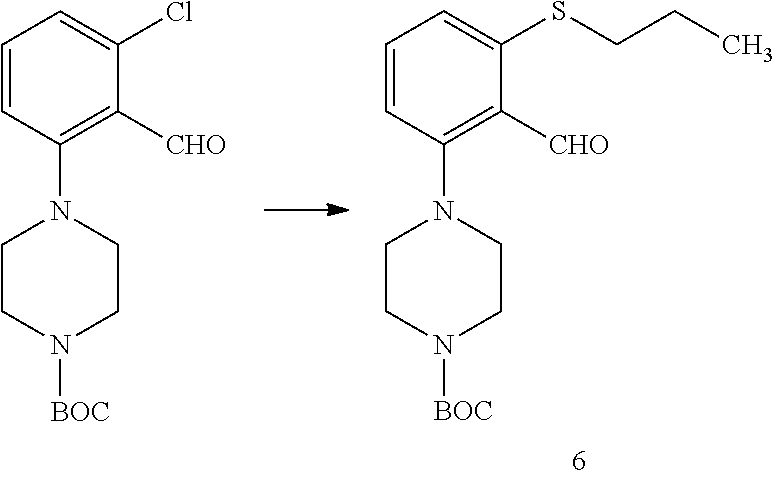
C1=CC(N2CCN([BOC])CC2)=C([CHO])C(Cl)=C1.C1=CC(N2CCN([BOC])CC2)=C([CHO])C(SCCC)=C1
